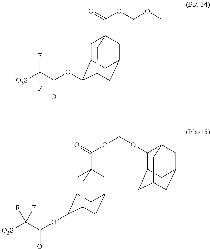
O(C1C2CC3(C(OCOC)=O)CC(CC1C3)C2)C(C([-O3S])(F)F)=O.O(C(C([-O3S])(F)F)=O)C1C2CC3(C(=O)OCOC4C5CC6CC(CC4C6)C5)CC(CC1C3)C2
